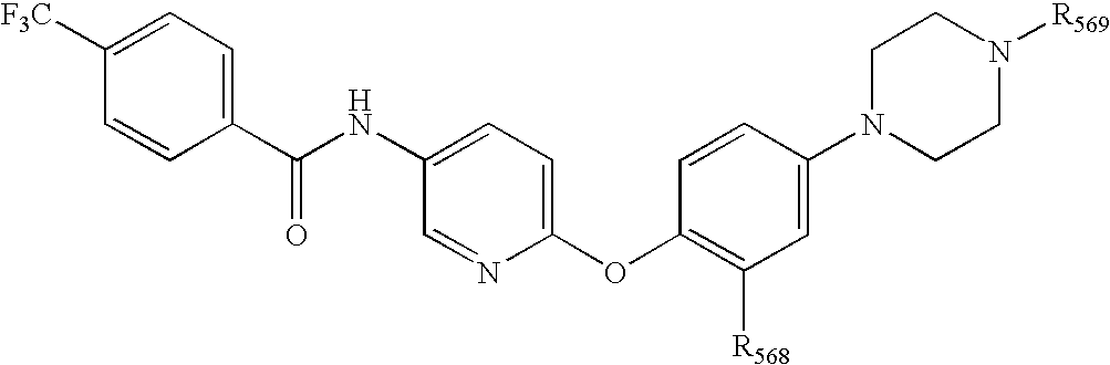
C1([F3C])=CC=C(C(NC2=CC=C(OC3=C([R568])C=C(N4CCN([R569])CC4)C=C3)N=C2)=O)C=C1
